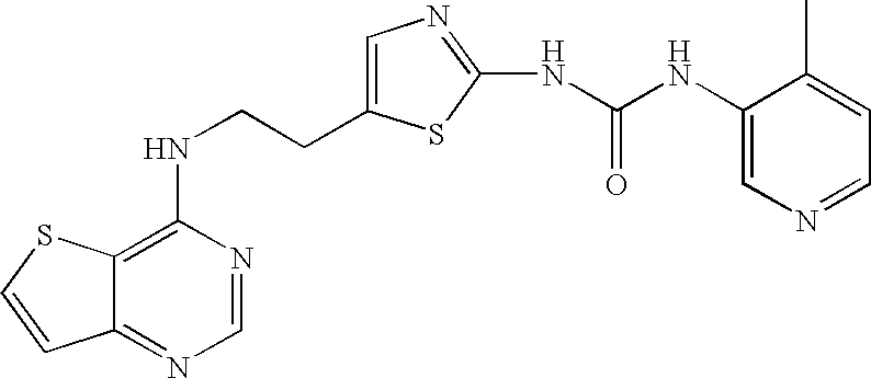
C(CNC1=C2C(=NC=N1)C=CS2)C1=CN=C(NC(=O)NC2=CN=CC=C2C)S1
